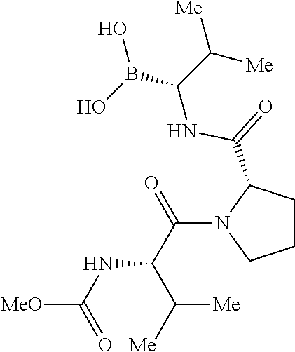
C1CC(C(=O)NC(C([Me])[Me])B(O)O)N(C(C(C([Me])[Me])NC([MeO])=O)=O)C1
